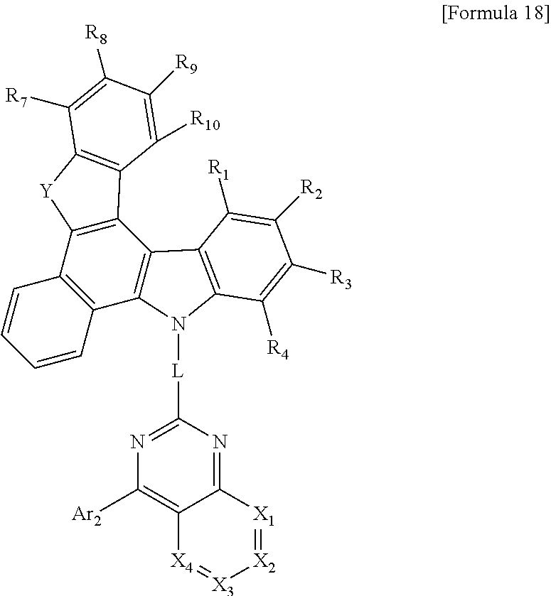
C12=C(C3=C(C4=C1C1=C(N4[L]C4=NC([Ar2])=C5C(=N4)[X1]=[X2][X3]=[X4]5)C([R4])=C([R3])C([R2])=C1[R1])C=CC=C3)[Y]C1=C2C([R10])=C([R9])C([R8])=C1[R7]
